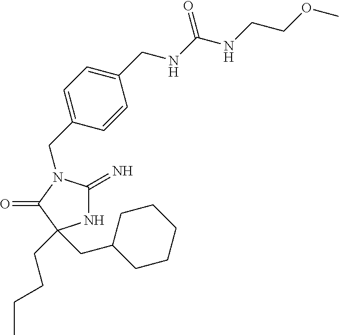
C1(CN2C(=N)NC(CCCC)(CC3CCCCC3)C2=O)=CC=C(CNC(NCCOC)=O)C=C1
